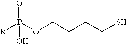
P(OCCCCS)(=O)(O)[R]
